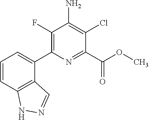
C1(C2=CC=CC3=C2C=NN3)=C(F)C(N)=C(Cl)C(C(OC)=O)=N1
